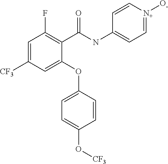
C1(C(NC2=CC=[N+]([O-])C=C2)=O)=C(F)C=C([CF3])C=C1OC1=CC=C(O[CF3])C=C1
